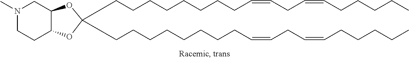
C12C(OC(CCCCCCCCC=CCC=CCCCCC)(CCCCCCCCC=CCC=CCCCCC)O1)CN(C)CC2
